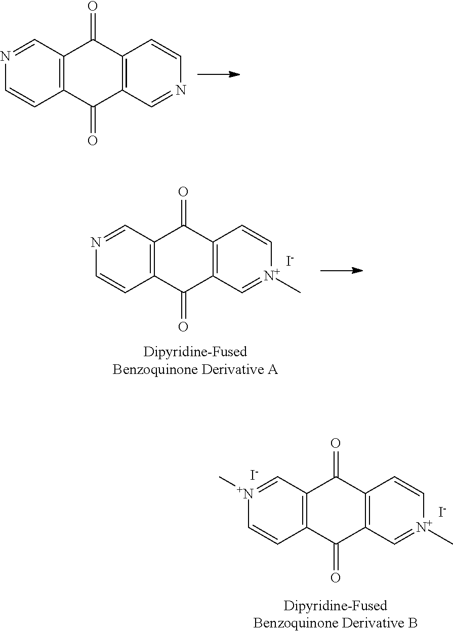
[N+]1(C)=CC2=C(C=C1)C(=O)C1=C(C2=O)C=C[N+](C)=C1.[I-].[I-].N1=CC2=C(C=C1)C(=O)C1=C(C2=O)C=CN=C1.N1=CC2=C(C=C1)C(=O)C1=C(C2=O)C=C[N+](C)=C1.[I-]
